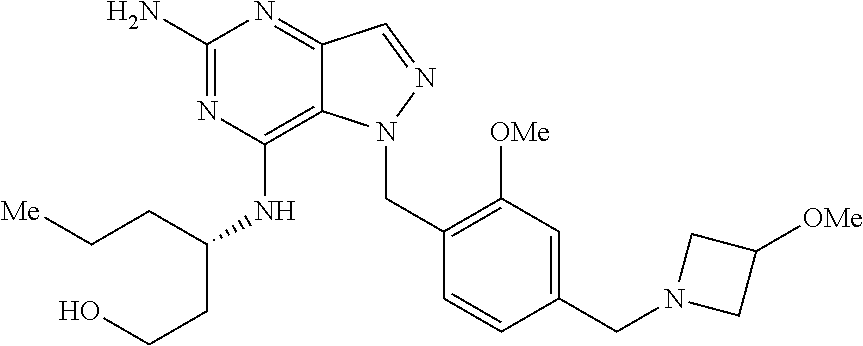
C1(N)=NC(NC(CCO)CC[Me])=C2C(=N1)C=NN2CC1=C([OMe])C=C(CN2CC([OMe])C2)C=C1
